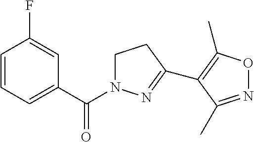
C1CC(C2=C(C)ON=C2C)=NN1C(C1=CC=CC(F)=C1)=O
